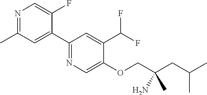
C1(C2=CC(C)=NC=C2F)=NC=C(OCC(CC(C)C)(C)N)C(C(F)F)=C1
